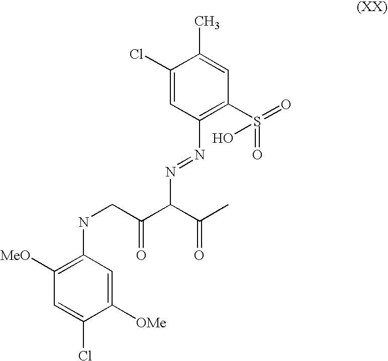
C1([OMe])=CC(NCC(C(C(C)=O)N=NC2=C(S(=O)(=O)O)C=C(C)C(Cl)=C2)=O)=C([MeO])C=C1Cl
